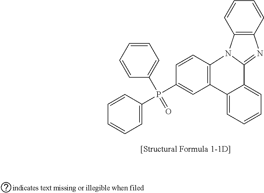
C1=CC2=C(C=C1)N=C1N2C2=C(C=C(P(C3=CC=CC=C3)(C3=CC=CC=C3)=O)C=C2)C2=CC=CC=C12
